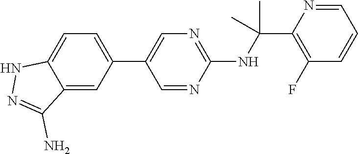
N(C(C1=C(F)C=CC=N1)(C)C)C1=NC=C(C2=CC=C3C(=C2)C(N)=NN3)C=N1
